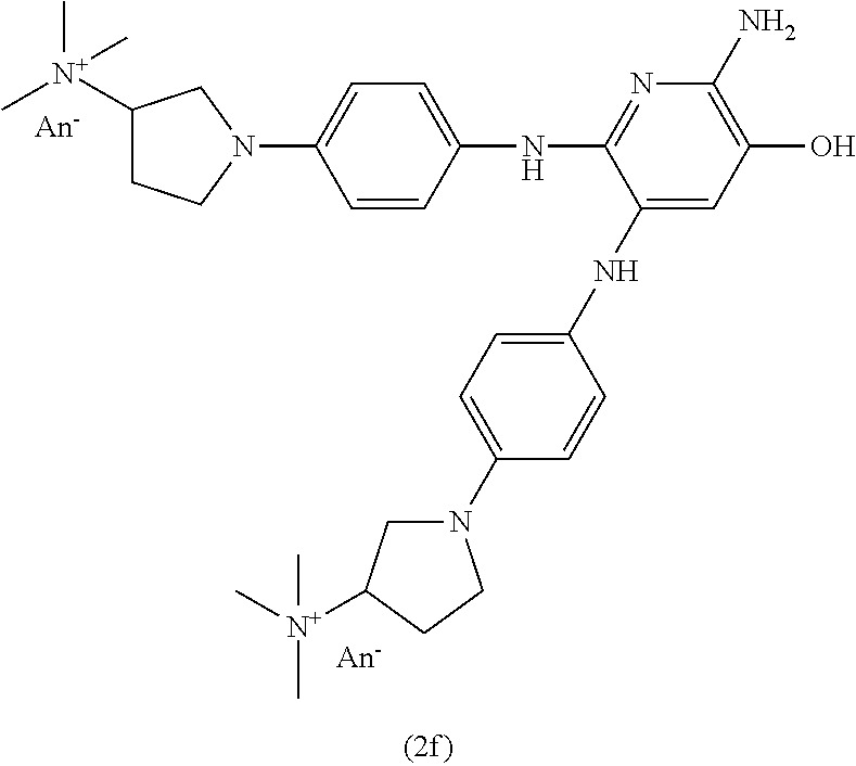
C1=CC(NC2=NC(N)=C(O)C=C2NC2=CC=C(N3CC([N+](C)(C)C)CC3)C=C2)=CC=C1N1CCC([N+](C)(C)C)C1
